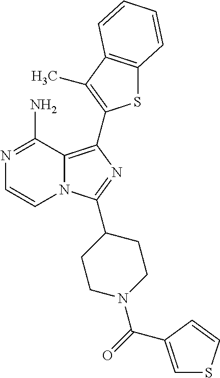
C12=C(C3=C(C)C4=C(S3)C=CC=C4)N=C(C3CCN(C(=O)C4=CSC=C4)CC3)N1C=CN=C2N
